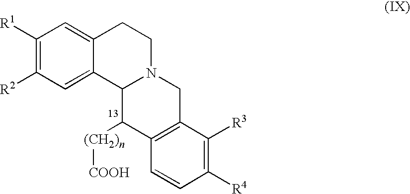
C1([R1])=C([R2])C=C2C(=C1)CCN1C2C([(CH2)n][COOH])C2=C(C1)C([R3])=C([R4])C=C2
